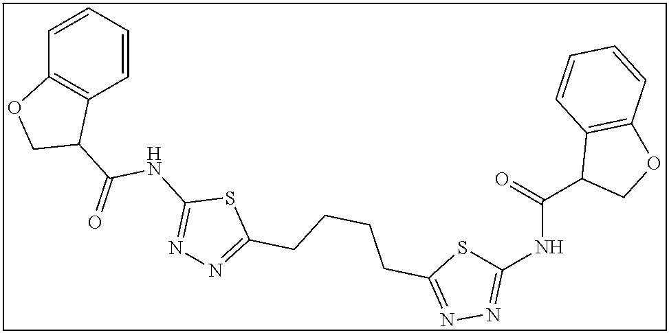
C1=CC=CC2=C1OCC2C(=O)NC1=NN=C(CCCCC2=NN=C(NC(=O)C3COC4=C3C=CC=C4)S2)S1
